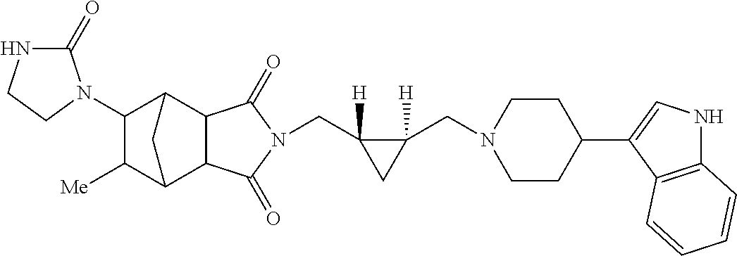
C(C1([H])C(CN2CCC(C3=CNC4=C3C=CC=C4)CC2)([H])C1)N1C(=O)C2C3C([Me])C(N4C(=O)NCC4)C(C2C1=O)C3
